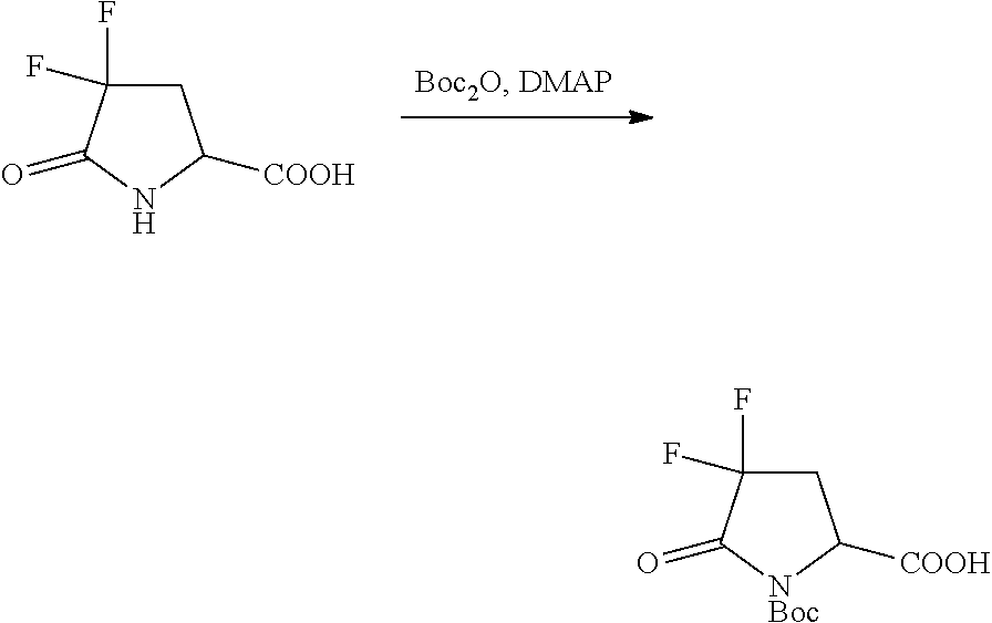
C1C(F)(F)C(=O)[NBoc]C1[COOH].C1C(F)(F)C(=O)NC1[COOH]
